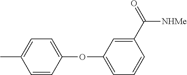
CC1=CC=C(OC2=CC=CC(C(=O)[NHMe])=C2)C=C1
